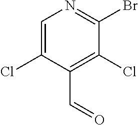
C1=C(Cl)C(C=O)=C(Cl)C(Br)=N1
